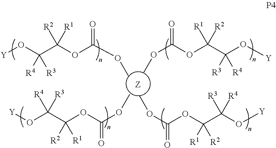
[Y]OC(C(OC(OC)=O)([R2])[R1])([R4])[R3].COC(=O)OC(C(O[Y])([R3])[R4])([R1])[R2].COC(OC(C([R3])(O[Y])[R4])([R1])[R2])=O.[Y]OC(C(OC(OC)=O)([R2])[R1])([R4])[R3]
